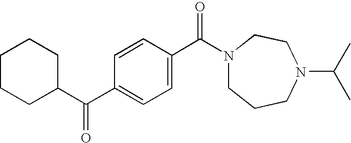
C1CCC(C(C2=CC=C(C(=O)N3CCCN(C(C)C)CC3)C=C2)=O)CC1
